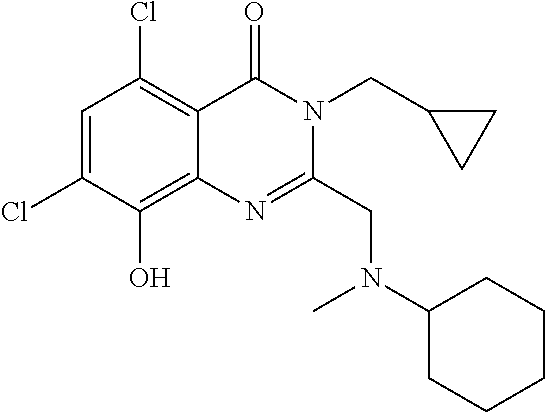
C1=C(Cl)C(O)=C2C(=C1Cl)C(=O)N(CC1CC1)C(CN(C1CCCCC1)C)=N2
